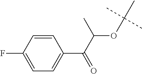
C1(F)=CC=C(C(=O)C(OC(C)(C)C)C)C=C1
